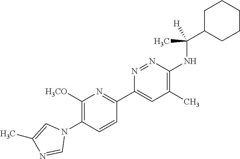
C1([H3CO])=C(N2C=C(C)N=C2)C=CC(C2=CC(C)=C(NC(C3CCCCC3)([H])C)N=N2)=N1
